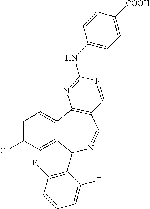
C1=C(Cl)C=C2C(=C1)C1=C(C=NC2C2=C(F)C=CC=C2F)C=NC(NC2=CC=C([COOH])C=C2)=N1
